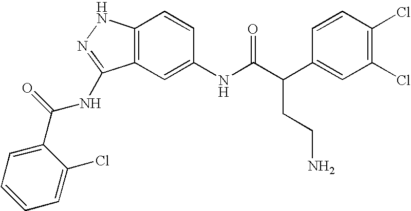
C12=C(C=C(NC(C(C3=CC(Cl)=C(Cl)C=C3)CCN)=O)C=C1)C(NC(C1=CC=CC=C1Cl)=O)=NN2
